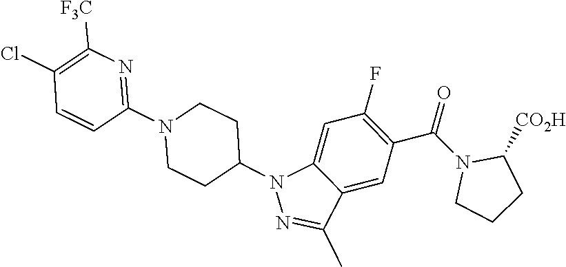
C12=CC(F)=C(C(N3CCCC3[CO2H])=O)C=C1C(C)=NN2C1CCN(C2=NC([F3C])=C(Cl)C=C2)CC1
